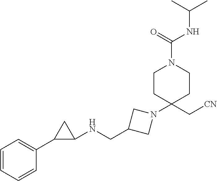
C1=CC=CC(C2C(NCC3CN(C4(C[CN])CCN(C(NC(C)C)=O)CC4)C3)C2)=C1
